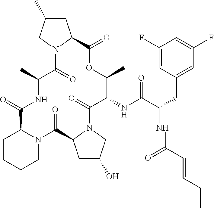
C1CCCN2C1C(=O)NC(C)C(=O)N1C(CC(C)C1)C(=O)OC(C)C(NC(C(CC1=CC(F)=CC(F)=C1)NC(=O)C=CCC)=O)C(=O)N1CC(O)CC1C2=O
